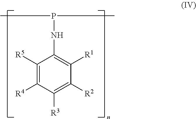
C1([R5])=C([R4])C([R3])=C([R2])C([R1])=C1NP(C)C
